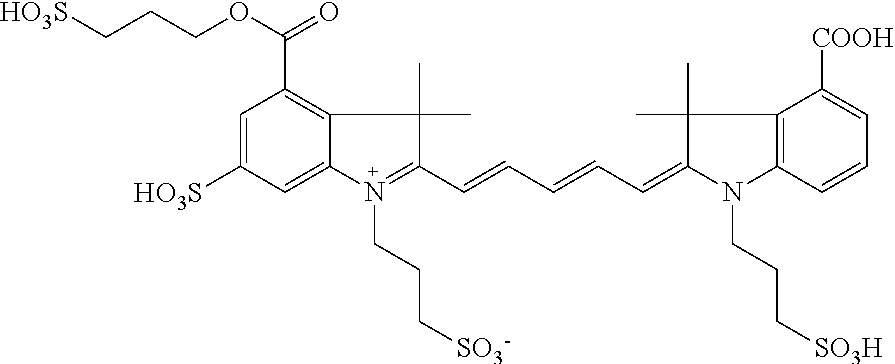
C1=C([HO3S])C=C2C(=C1C(OCCC[HO3S])=O)C(C)(C)C(C=CC=CC=C1C(C)(C)C3=C(N1CCC[SO3H])C=CC=C3[COOH])=[N+]2CCC[SO3-]
